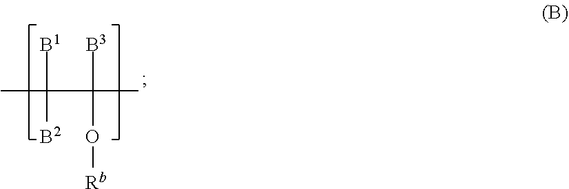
CC([B1])([B2])C([B3])(O[Rb])C
